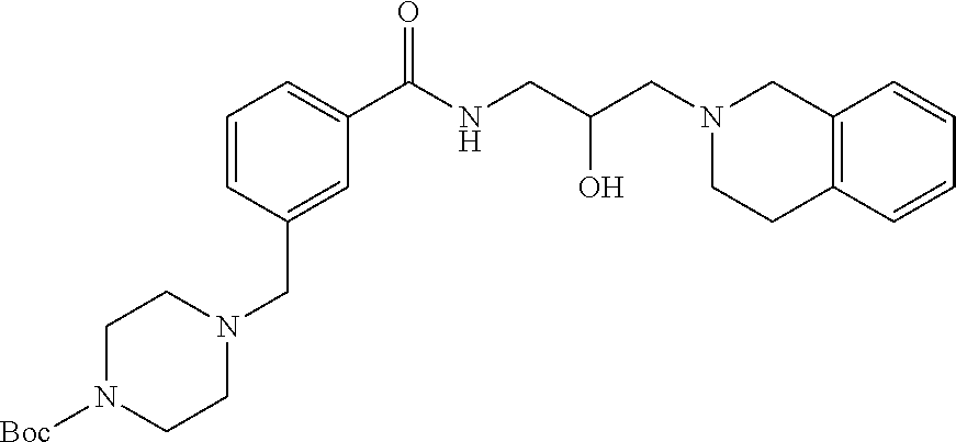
C1=CC(CN2CCN([Boc])CC2)=CC(C(NCC(CN2CCC3=C(C2)C=CC=C3)O)=O)=C1
